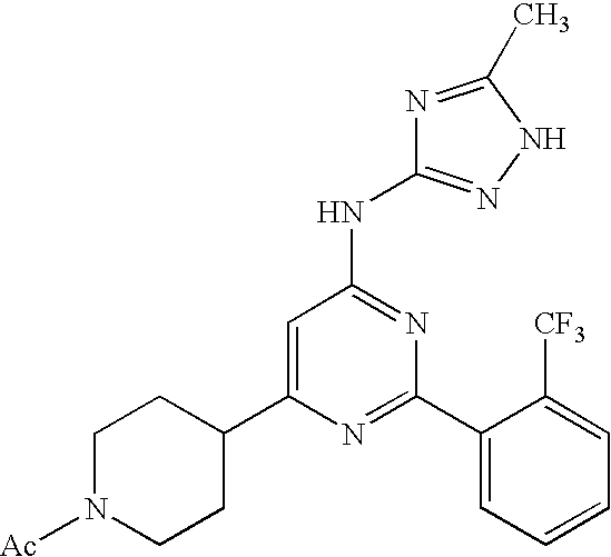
C1=C(C2CCN([Ac])CC2)N=C(C2=CC=CC=C2[CF3])N=C1NC1=NNC(C)=N1
